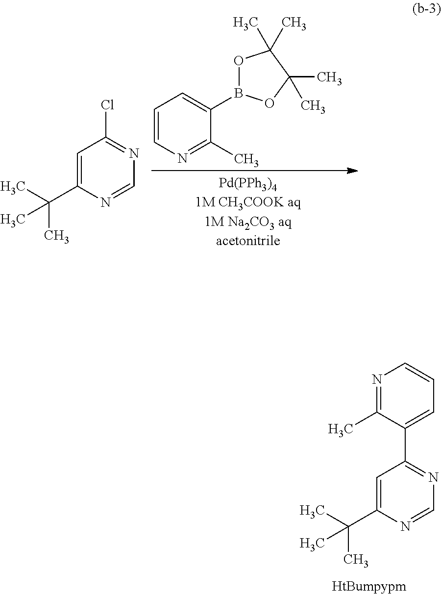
C(C1=CC(Cl)=NC=N1)(C)(C)C.C1=CN=C(C)C(B2OC(C)(C)C(C)(C)O2)=C1.C(C1=CC(C2=CC=CN=C2C)=NC=N1)(C)(C)C
